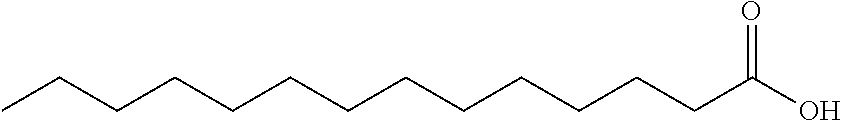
C(CCCCCCC(O)=O)CCCCCC
